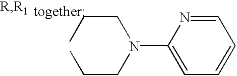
C(CN(CCC)C1=CC=CC=N1)C
